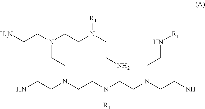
NCCN(CCN(CCN)[R1])CCN(CCN([R1])CCN(CCNC)CCN[R1])CCNC
